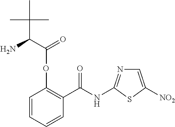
C1=CC=CC(C(NC2=NC=C([NO2])S2)=O)=C1OC(=O)C(C(C)(C)C)N
